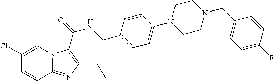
C1(Cl)=CN2C(=NC(CC)=C2C(=O)NCC2=CC=C(N3CCN(CC4=CC=C(F)C=C4)CC3)C=C2)C=C1
